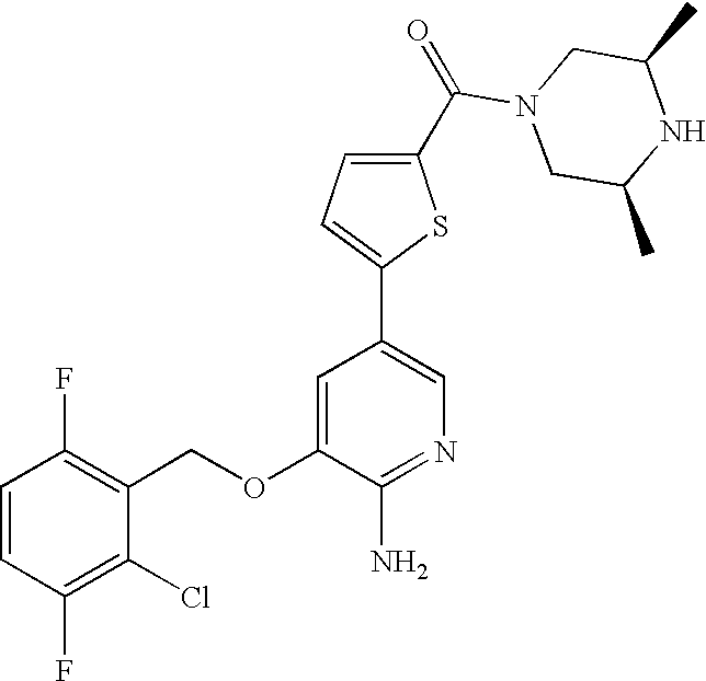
C1=CC(F)=C(Cl)C(COC2=CC(C3=CC=C(C(=O)N4CC(C)NC(C)C4)S3)=CN=C2N)=C1F
